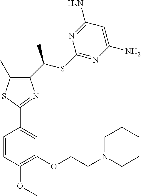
C1(C(SC2=NC(N)=CC(N)=N2)C)=C(C)SC(C2=CC(OCCN3CCCCC3)=C(OC)C=C2)=N1
